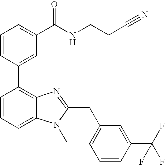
C1=CC(C2=C3C(=CC=C2)N(C)C(CC2=CC=CC(C(F)(F)F)=C2)=N3)=CC(C(NCCC#N)=O)=C1
